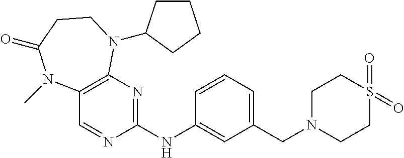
C1(NC2=CC(CN3CCS(=O)(=O)CC3)=CC=C2)=NC2=C(C=N1)N(C)C(=O)CCN2C1CCCC1
